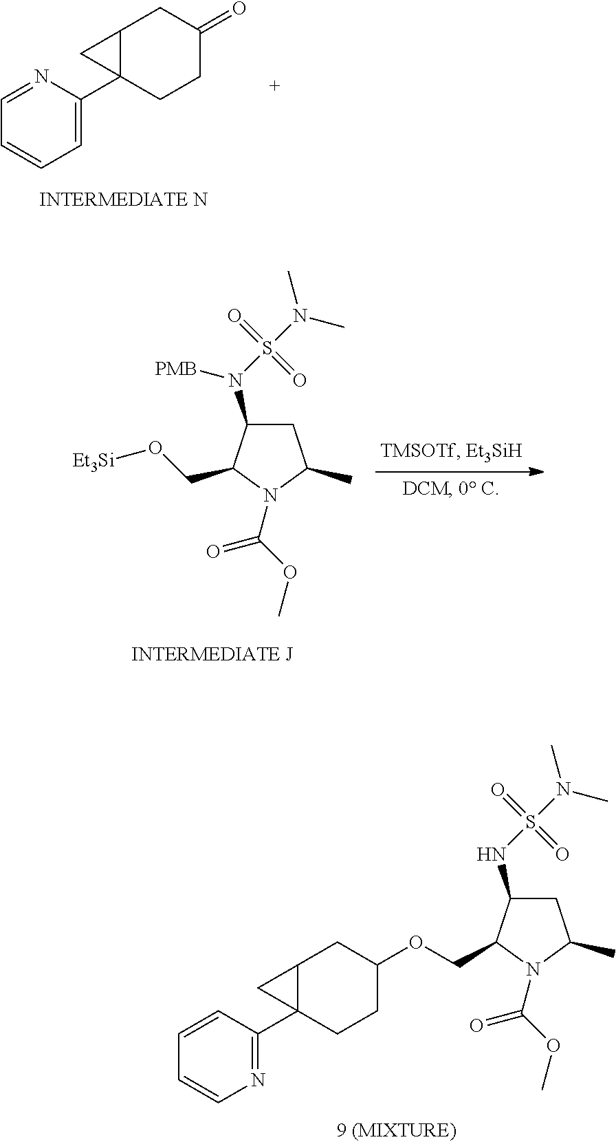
C1(C23C(CC(=O)CC2)C3)=CC=CC=N1.C1C(N(S(N(C)C)(=O)=O)[PMB])C(CO[Et3Si])N(C(OC)=O)C1C.C1C(NS(N(C)C)(=O)=O)C(COC2CCC3(C4=NC=CC=C4)C(C2)C3)N(C(OC)=O)C1C
